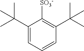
C1(C(C)(C)C)=CC=CC(C(C)(C)C)=C1[SO3-]
